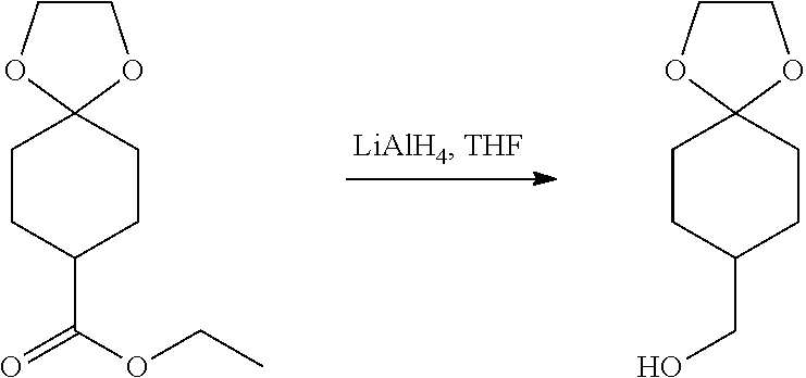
C1CC(C(OCC)=O)CCC12OCCO2.C1CC(CO)CCC12OCCO2
